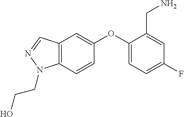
C1(OC2=CC3=C(C=C2)N(CCO)N=C3)=CC=C(F)C=C1CN
